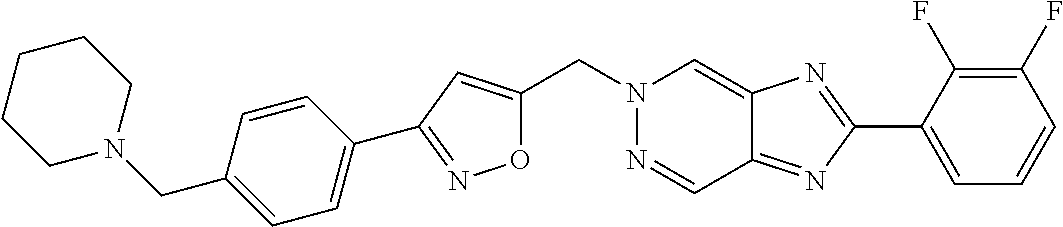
C(N1N=CC2=NC(C3=CC=CC(F)=C3F)=NC2=C1)C1=CC(C2=CC=C(CN3CCCCC3)C=C2)=NO1
